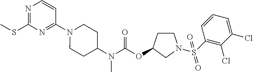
N1=C(SC)N=C(N2CCC(N(C(OC3CCN(S(C4=C(Cl)C(Cl)=CC=C4)(=O)=O)C3)=O)C)CC2)C=C1
